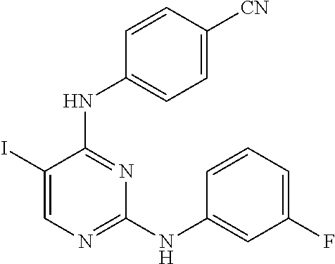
C1(I)=CN=C(NC2=CC(F)=CC=C2)N=C1NC1=CC=C([CN])C=C1
